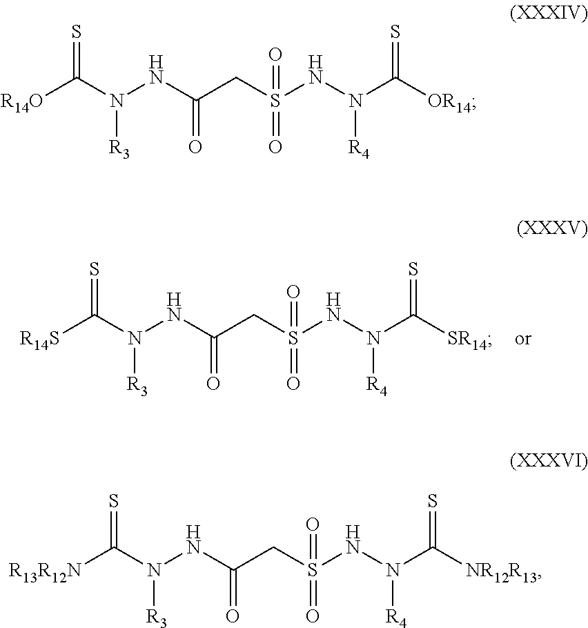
[R14S]C(N(NC(CS(NN(C([SR14])=S)[R4])(=O)=O)=O)[R3])=S.[R14O]C(N(NC(CS(NN(C([OR14])=S)[R4])(=O)=O)=O)[R3])=S.[R13R12N]C(N(NC(CS(NN(C([NR12R13])=S)[R4])(=O)=O)=O)[R3])=S
